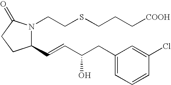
N1(CCSCCC[COOH])C(C=CC(CC2=CC=CC(Cl)=C2)O)CCC1=O
